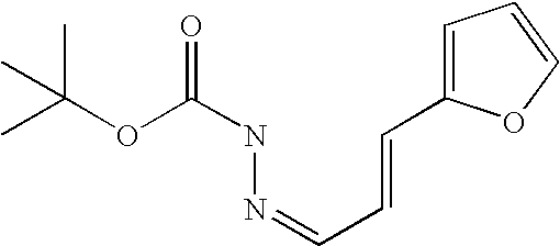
C1=C(C=CC=NNC(=O)OC(C)(C)C)OC=C1
